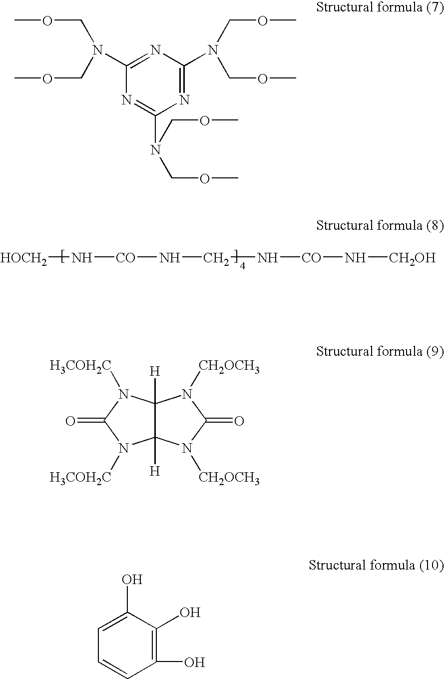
[HOCH2]N[CO]NCN[CO]N[CH2OH].O(CN(COC)C1=NC(N(COC)COC)=NC(N(COC)COC)=N1)C.C12([H])C([H])(N([H3COH2C])C(=O)N1[H3COH2C])N([CH2OCH3])C(=O)N2[CH2OCH3].C1(O)=C(O)C(O)=CC=C1
